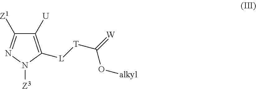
C1([U])=C([L][T]C(=[W])O[alkyl])N([Z3])N=C1[Z1]
